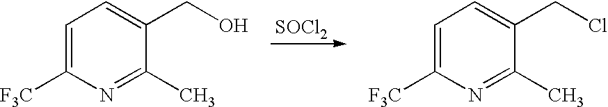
[SOCl2].C1=C([F3C])N=C(C)C(CO)=C1.C1=C([F3C])N=C(C)C(CCl)=C1
